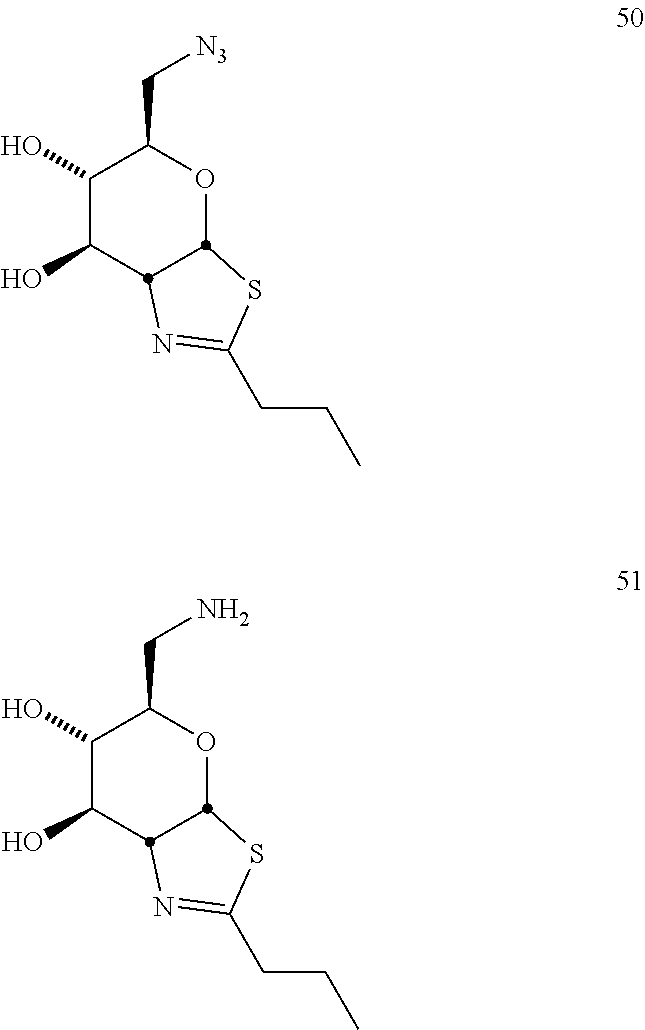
C1(O)C(O)C2N=C(CCC)SC2OC1C[N3].C1(O)C(O)C2N=C(CCC)SC2OC1CN
